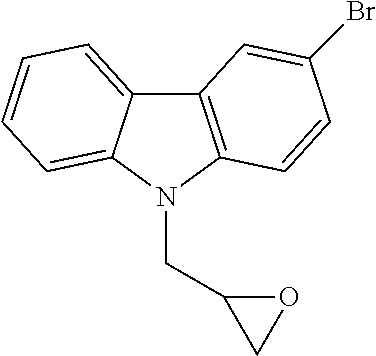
C12=CC=CC=C1N(CC1CO1)C1=C2C=C(Br)C=C1
